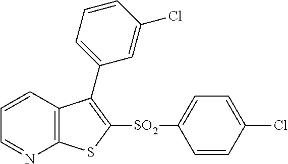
C1=CC2=C(N=C1)SC([SO2]C1=CC=C(Cl)C=C1)=C2C1=CC=CC(Cl)=C1
